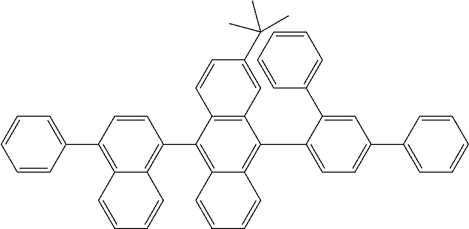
C1=CC(C2=CC=CC=C2)=C2C(=C1C1=C3C(=C(C4=CC=C(C5=CC=CC=C5)C=C4C4=CC=CC=C4)C4=C1C=CC(C(C)(C)C)=C4)C=CC=C3)C=CC=C2
